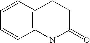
C12=C(C=CC=C1)CCC(=O)N2
